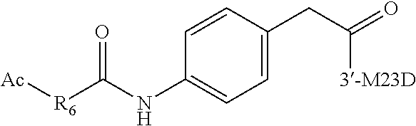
C1=CC(CC(=O)[3-M23D])=CC=C1NC([R6][Ac])=O
